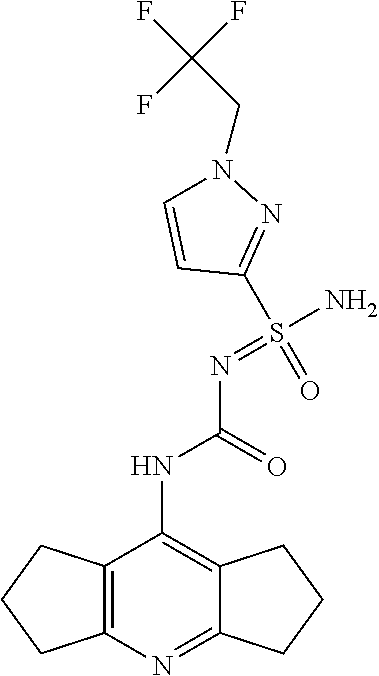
C1(S(=O)(=NC(NC2=C3C(=NC4=C2CCC4)CCC3)=O)N)=NN(CC(F)(F)F)C=C1
